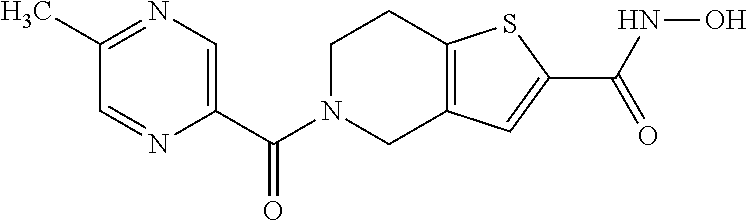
C1N(C(C2=CN=C(C)C=N2)=O)CC2=C(C1)SC(C(=O)NO)=C2
